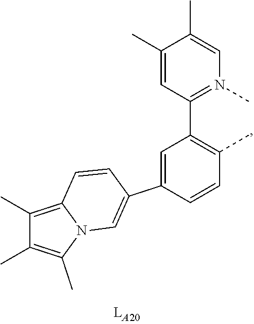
C1(C)=CC(C2=C(C)C=CC(C3=CN4C(=C(C)C(C)=C4C)C=C3)=C2)=N(C)C=C1C
